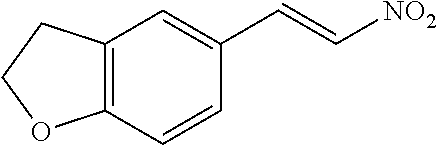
C12=C(C=CC(C=C[NO2])=C1)OCC2
